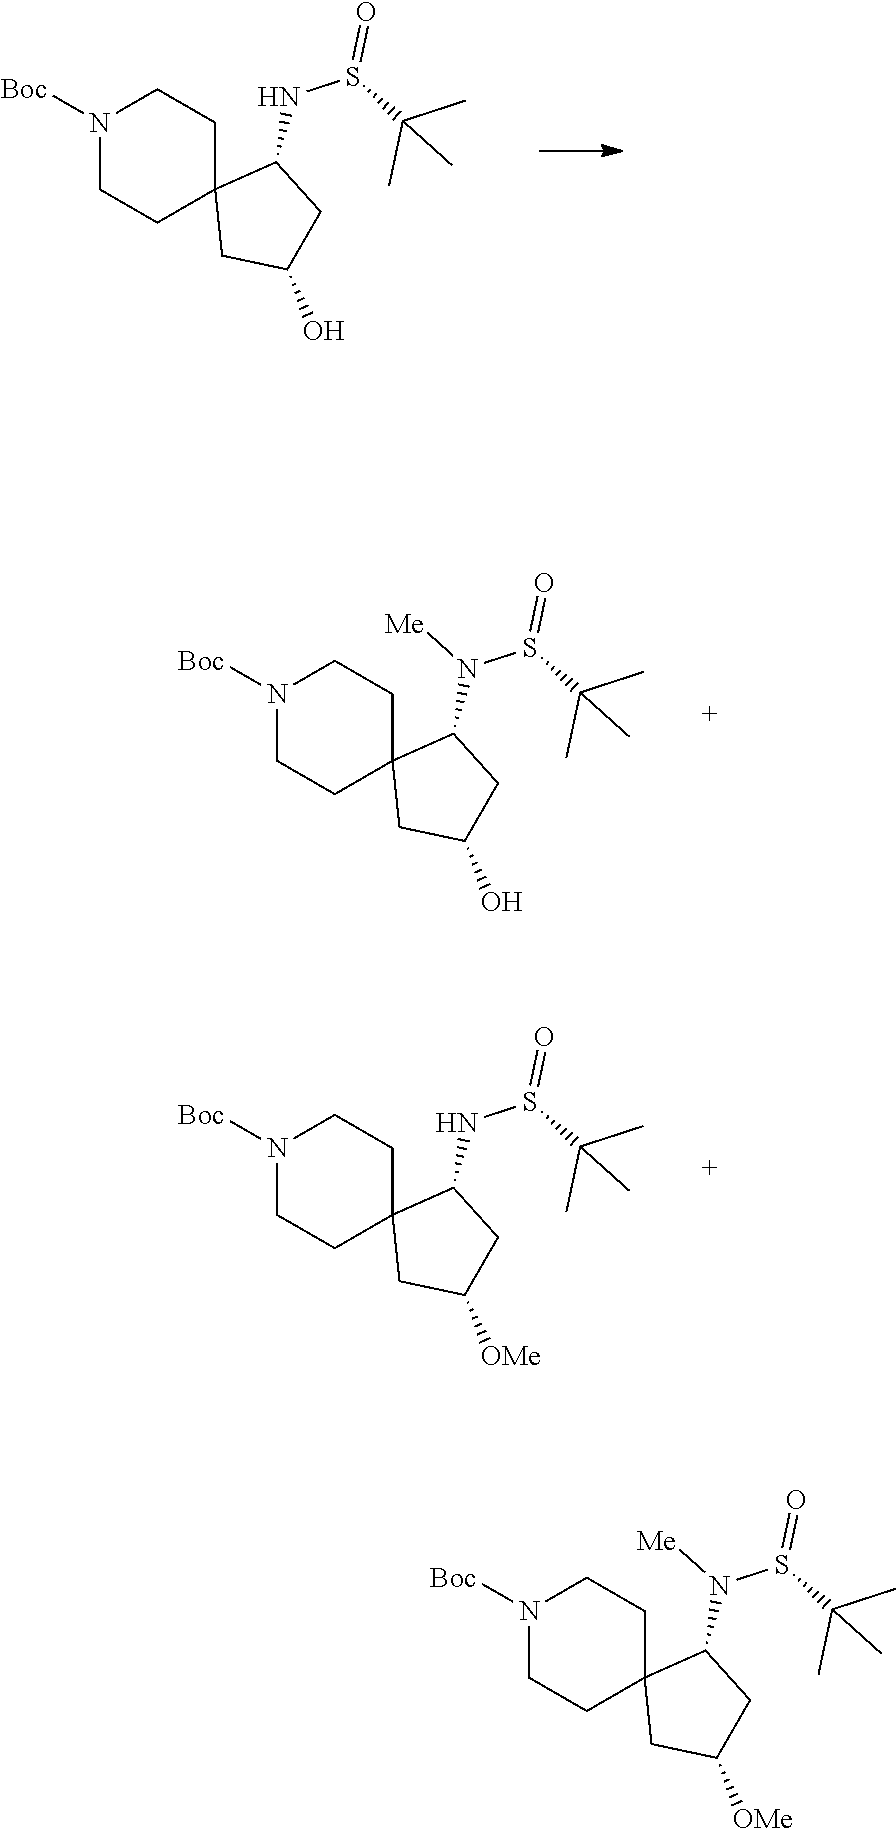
N1([Boc])CCC2(CC1)CC(O)CC2NS(C(C)(C)C)=O.N1([Boc])CCC2(CC1)CC([OMe])CC2N(S(C(C)(C)C)=O)[Me].N1([Boc])CCC2(CC1)CC(O)CC2N(S(C(C)(C)C)=O)[Me].N1([Boc])CCC2(CC1)CC([OMe])CC2NS(C(C)(C)C)=O
